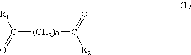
C([(CH2)n]C(=O)[R2])([R1])=O
